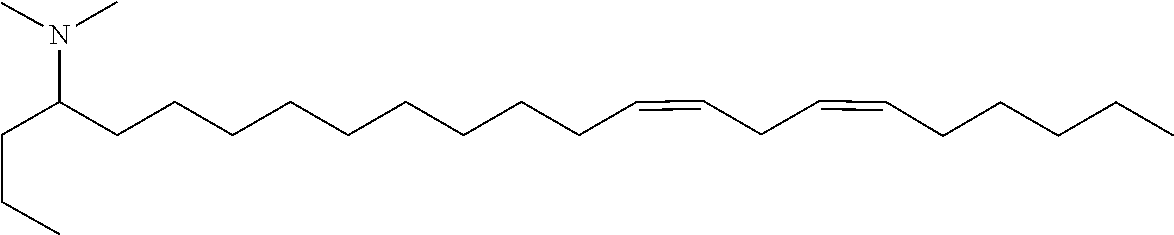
CCCC(N(C)C)CCCCCCCCCC=CCC=CCCCCC
